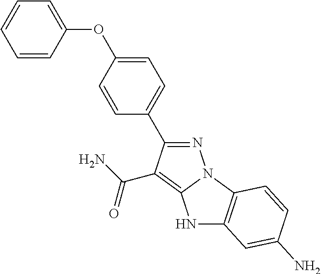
N1=C(C2=CC=C(OC3=CC=CC=C3)C=C2)C(C(N)=O)=C2N1C1=C(N2)C=C(N)C=C1
